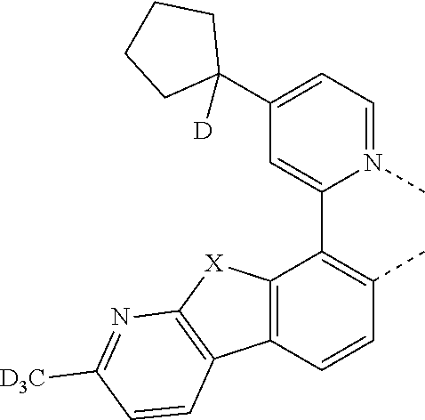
C12=C(C=CC(C)=C1C1=CC(C3([D])CCCC3)=CC=N1C)C1=C([X]2)N=C([D3C])C=C1
